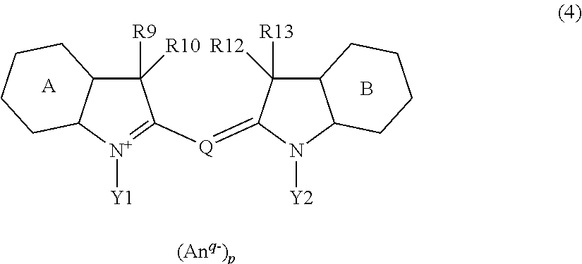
C1([R10])([R9])C2C([N+]([Y1])=C1[Q]=C1C([R13])([R12])C3C(N1[Y2])CCCC3)CCCC2.[A].B
